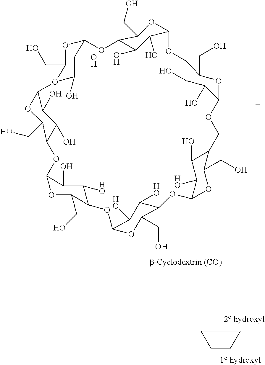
C12OC(CO)O(C(O)C1O)C1C(O)C(O)C(OC3C(O)C([HO])C(OC4C([HO])C([HO])C(OC5C([HO])C(O)C(COC6C(O)C(O)C(OC7C(O)C(O)C(O2)C(CO)O7)C(CO)O6)C(CO)O5)C(CO)O4)C(CO)O3)C(CO)O1.C1CCC1
